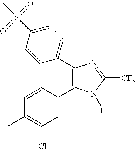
C1(C2=CC=C(S(C)(=O)=O)C=C2)=C(C2=CC(Cl)=C(C)C=C2)N([H])C([CF3])=N1
